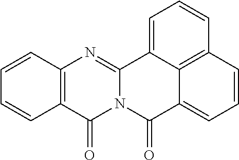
C1=CC2=C(C=C1)C(=O)N1C(=N2)C2=CC=CC3=C2C(=CC=C3)C1=O
